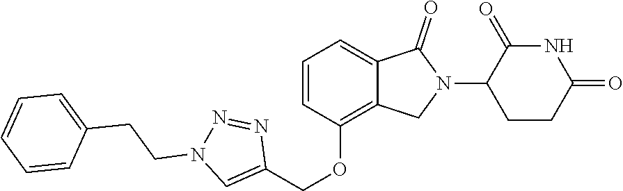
C1=CC(OCC2=CN(CCC3=CC=CC=C3)N=N2)=C2C(=C1)C(=O)N(C1CCC(=O)NC1=O)C2
